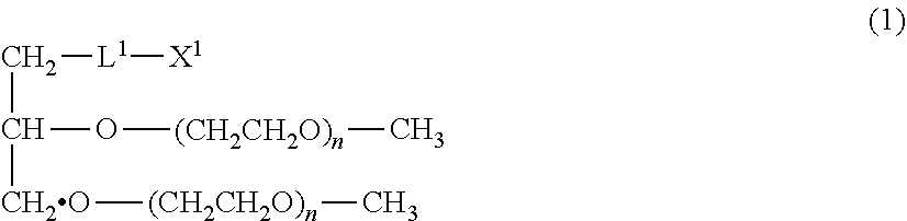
C(C([CH2O][(CH2CH2O)n]C)O[(CH2CH2O)n]C)[L1][X1]
